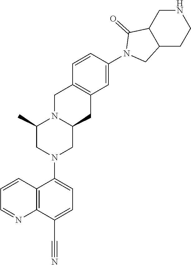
N1(C2=CC3=C(C=C2)CN2C(C3)CN(C3=CC=C(C#N)C4=C3C=CC=N4)CC2C)CC2C(C1=O)CNCC2
